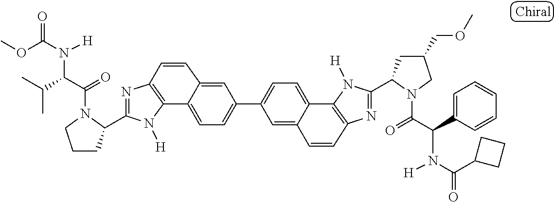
C12=C(N=C(C3CCCN3C(=O)C(C(C)C)N([H])C(OC)=O)N1[H])C=CC1=CC(C3=CC=C4C5=C(N=C(C6CC(COC)CN6C(=O)C(C6=CC=CC=C6)N([H])C(C6CCC6)=O)N5[H])C=CC4=C3)=CC=C21
